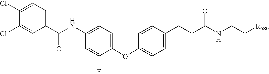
C1(Cl)=CC=C(C(NC2=CC=C(OC3=CC=C(CCC(NCC[R580])=O)C=C3)C(F)=C2)=O)C=C1Cl
